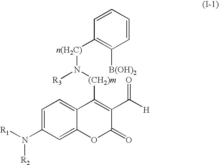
C1=CC=CC([n(H2C)]N([R3])[(CH2)m]C2=C(C([H])=O)C(=O)OC3=CC(N([R1])[R2])=CC=C23)=C1[B(OH)2]
